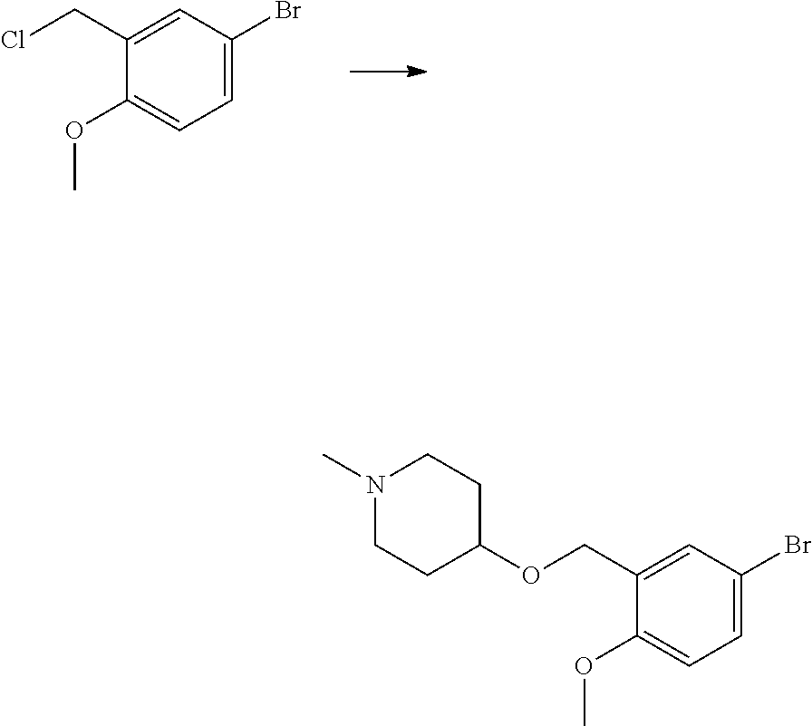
C1(OC)=CC=C(Br)C=C1CCl.C1(OC)=CC=C(Br)C=C1COC1CCN(C)CC1
